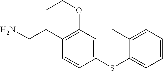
C1=CC(SC2=CC=CC=C2C)=CC2=C1C(CN)CCO2
